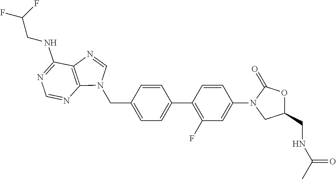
C(C1=CC=C(C2=C(F)C=C(N3CC(CNC(=O)C)OC3=O)C=C2)C=C1)N1C2=C(C(NCC(F)F)=NC=N2)N=C1
